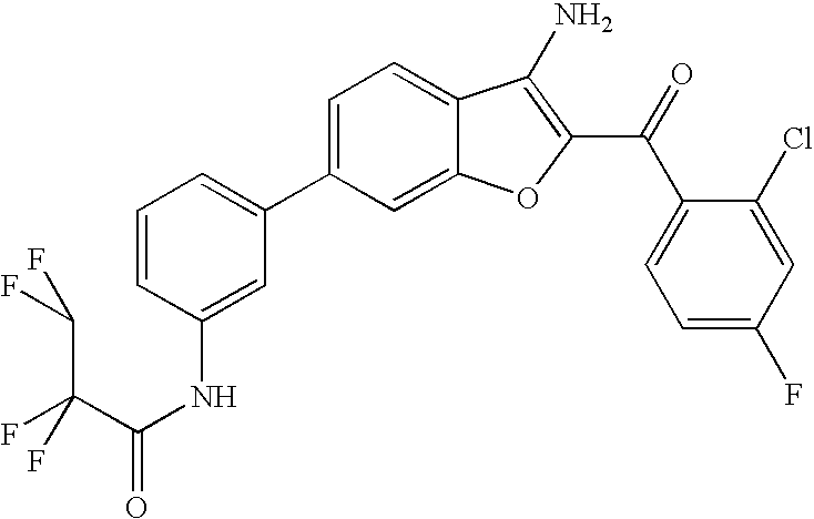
C1=CC(NC(C(F)(C(F)F)F)=O)=CC(C2=CC=C3C(=C2)OC(C(C2=CC=C(F)C=C2Cl)=O)=C3N)=C1
